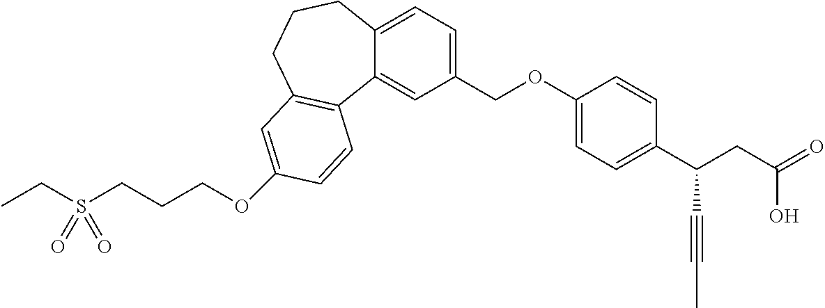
O(C1=CC2=C(C3=CC(COC4=CC=C(C(CC(O)=O)C#CC)C=C4)=CC=C3CCC2)C=C1)CCCS(=O)(CC)=O
